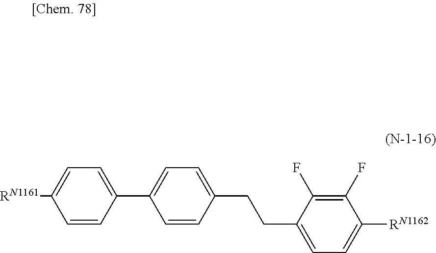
C1(CCC2=CC=C([RN1162])C(F)=C2F)=CC=C(C2=CC=C([RN1161])C=C2)C=C1
